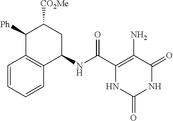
C1(NC(C2=C(N)C(=O)NC(=O)N2)=O)CC([CO2Me])C([Ph])C2=C1C=CC=C2
